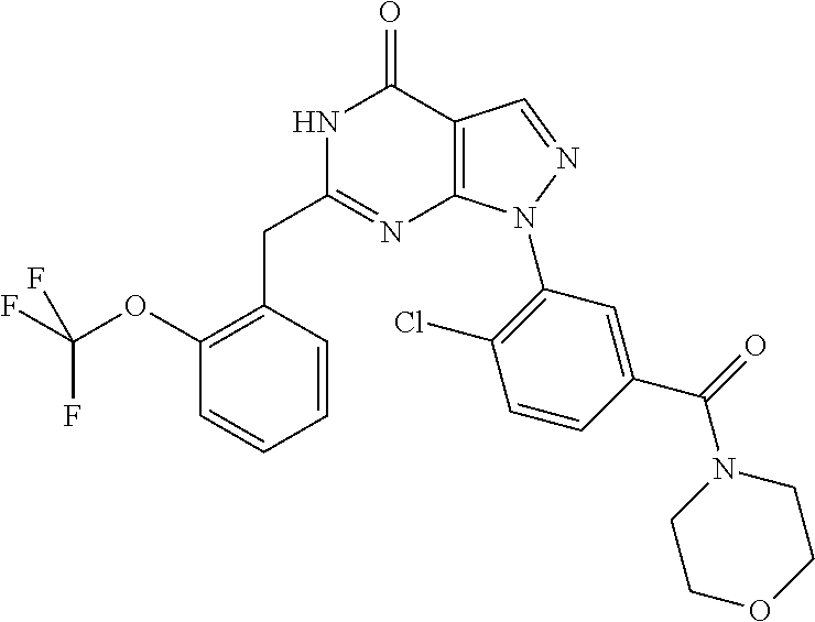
C1(OC(F)(F)F)=C(CC2=NC3=C(C(=O)N2)C=NN3C2=C(Cl)C=CC(C(=O)N3CCOCC3)=C2)C=CC=C1
